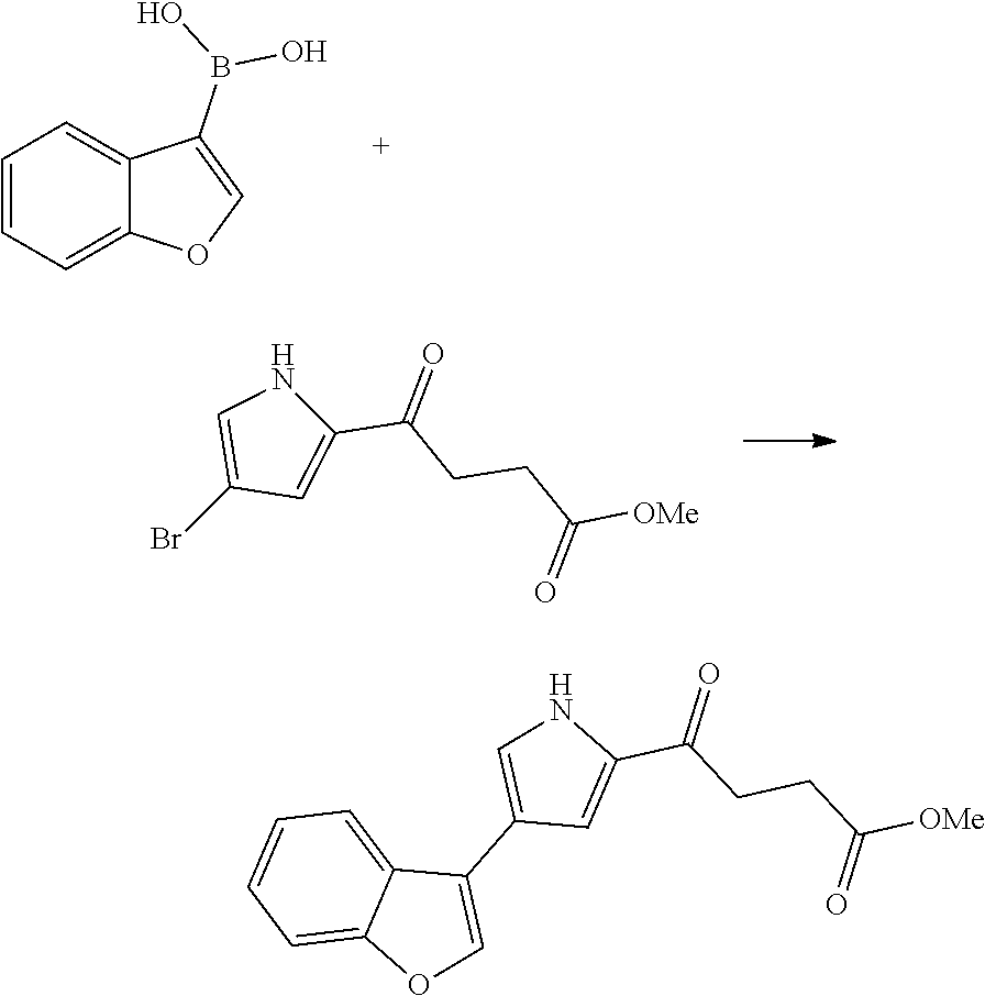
C1=CC=C2C(=C1)C(B(O)O)=CO2.BrC1=CNC(C(CCC([OMe])=O)=O)=C1.C1(C2=CNC(C(CCC([OMe])=O)=O)=C2)=COC2=CC=CC=C12
